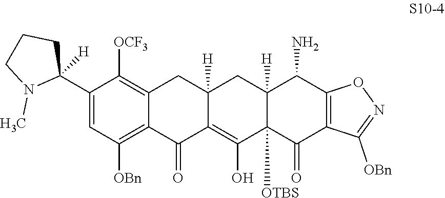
C1=C(C2([H])CCCN2C)C([OCF3])=C2C(=C1[OBn])C(=O)C1=C(O)C3([OTBS])C([H])(CC1([H])C2)C(N)C1=C(C3=O)C([OBn])=NO1
